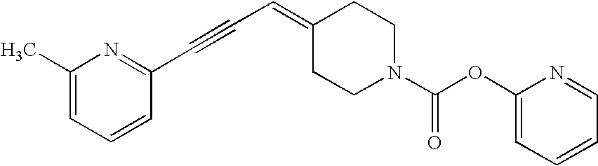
C1(C)=CC=CC(C#CC=C2CCN(C(OC3=CC=CC=N3)=O)CC2)=N1
